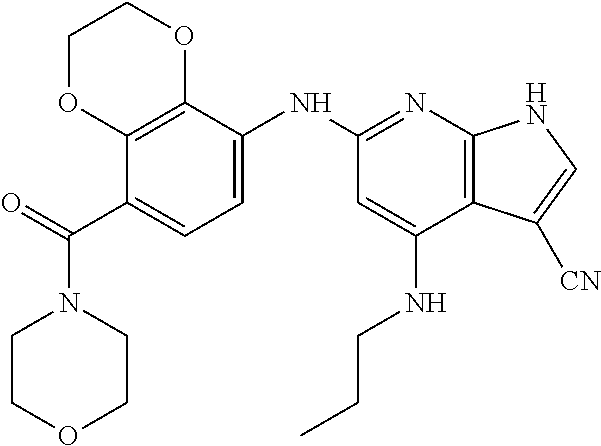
C1COCCN1C(C1=CC=C(NC2=NC3=C(C(NCCC)=C2)C([CN])=CN3)C2=C1OCCO2)=O
